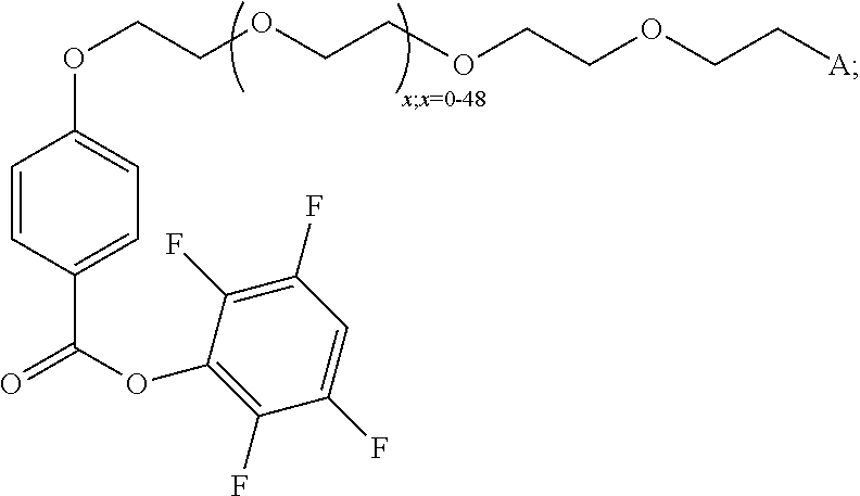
C1=CC(C(OC2=C(F)C(F)=CC(F)=C2F)=O)=CC=C1OCCOCCOCCOCC[A]
